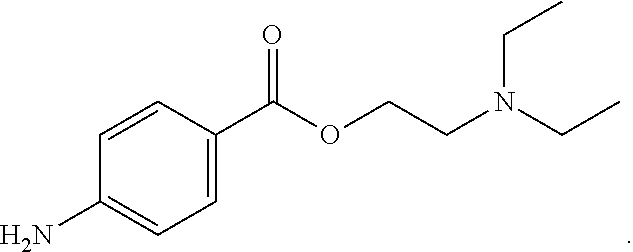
C1=CC(C(OCCN(CC)CC)=O)=CC=C1N
